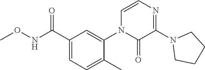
C1(C(NOC)=O)=CC=C(C)C(N2C(=O)C(N3CCCC3)=NC=C2)=C1
